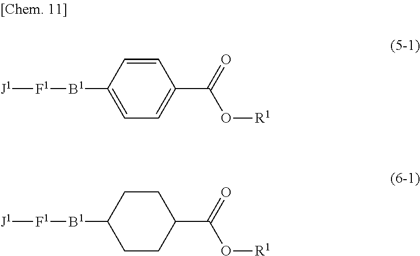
[J1][F1][B1]C1=CC=C(C(=O)O[R1])C=C1.[J1][F1][B1]C1CCC(C(=O)O[R1])CC1
